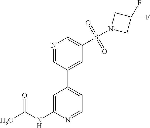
C1=NC(NC(C)=O)=CC(C2=CC(S(N3CC(F)(F)C3)(=O)=O)=CN=C2)=C1
